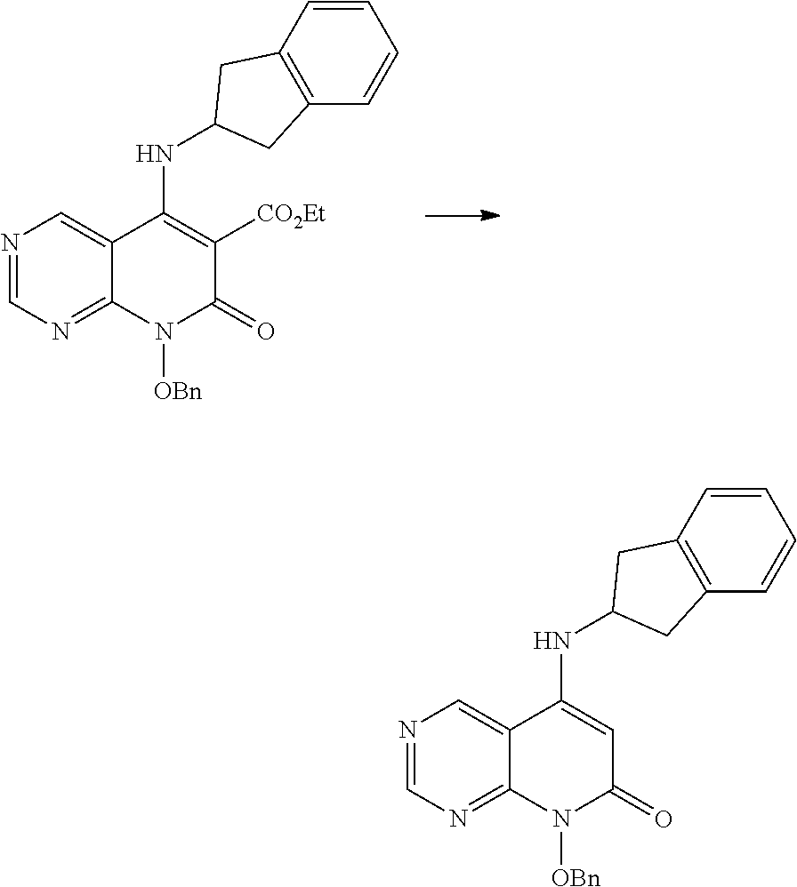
N1=CN=C2C(=C1)C(NC1CC3=C(C=CC=C3)C1)=C([CO2Et])C(=O)N2[OBn].N1=CN=C2C(=C1)C(NC1CC3=C(C=CC=C3)C1)=CC(=O)N2[OBn]
